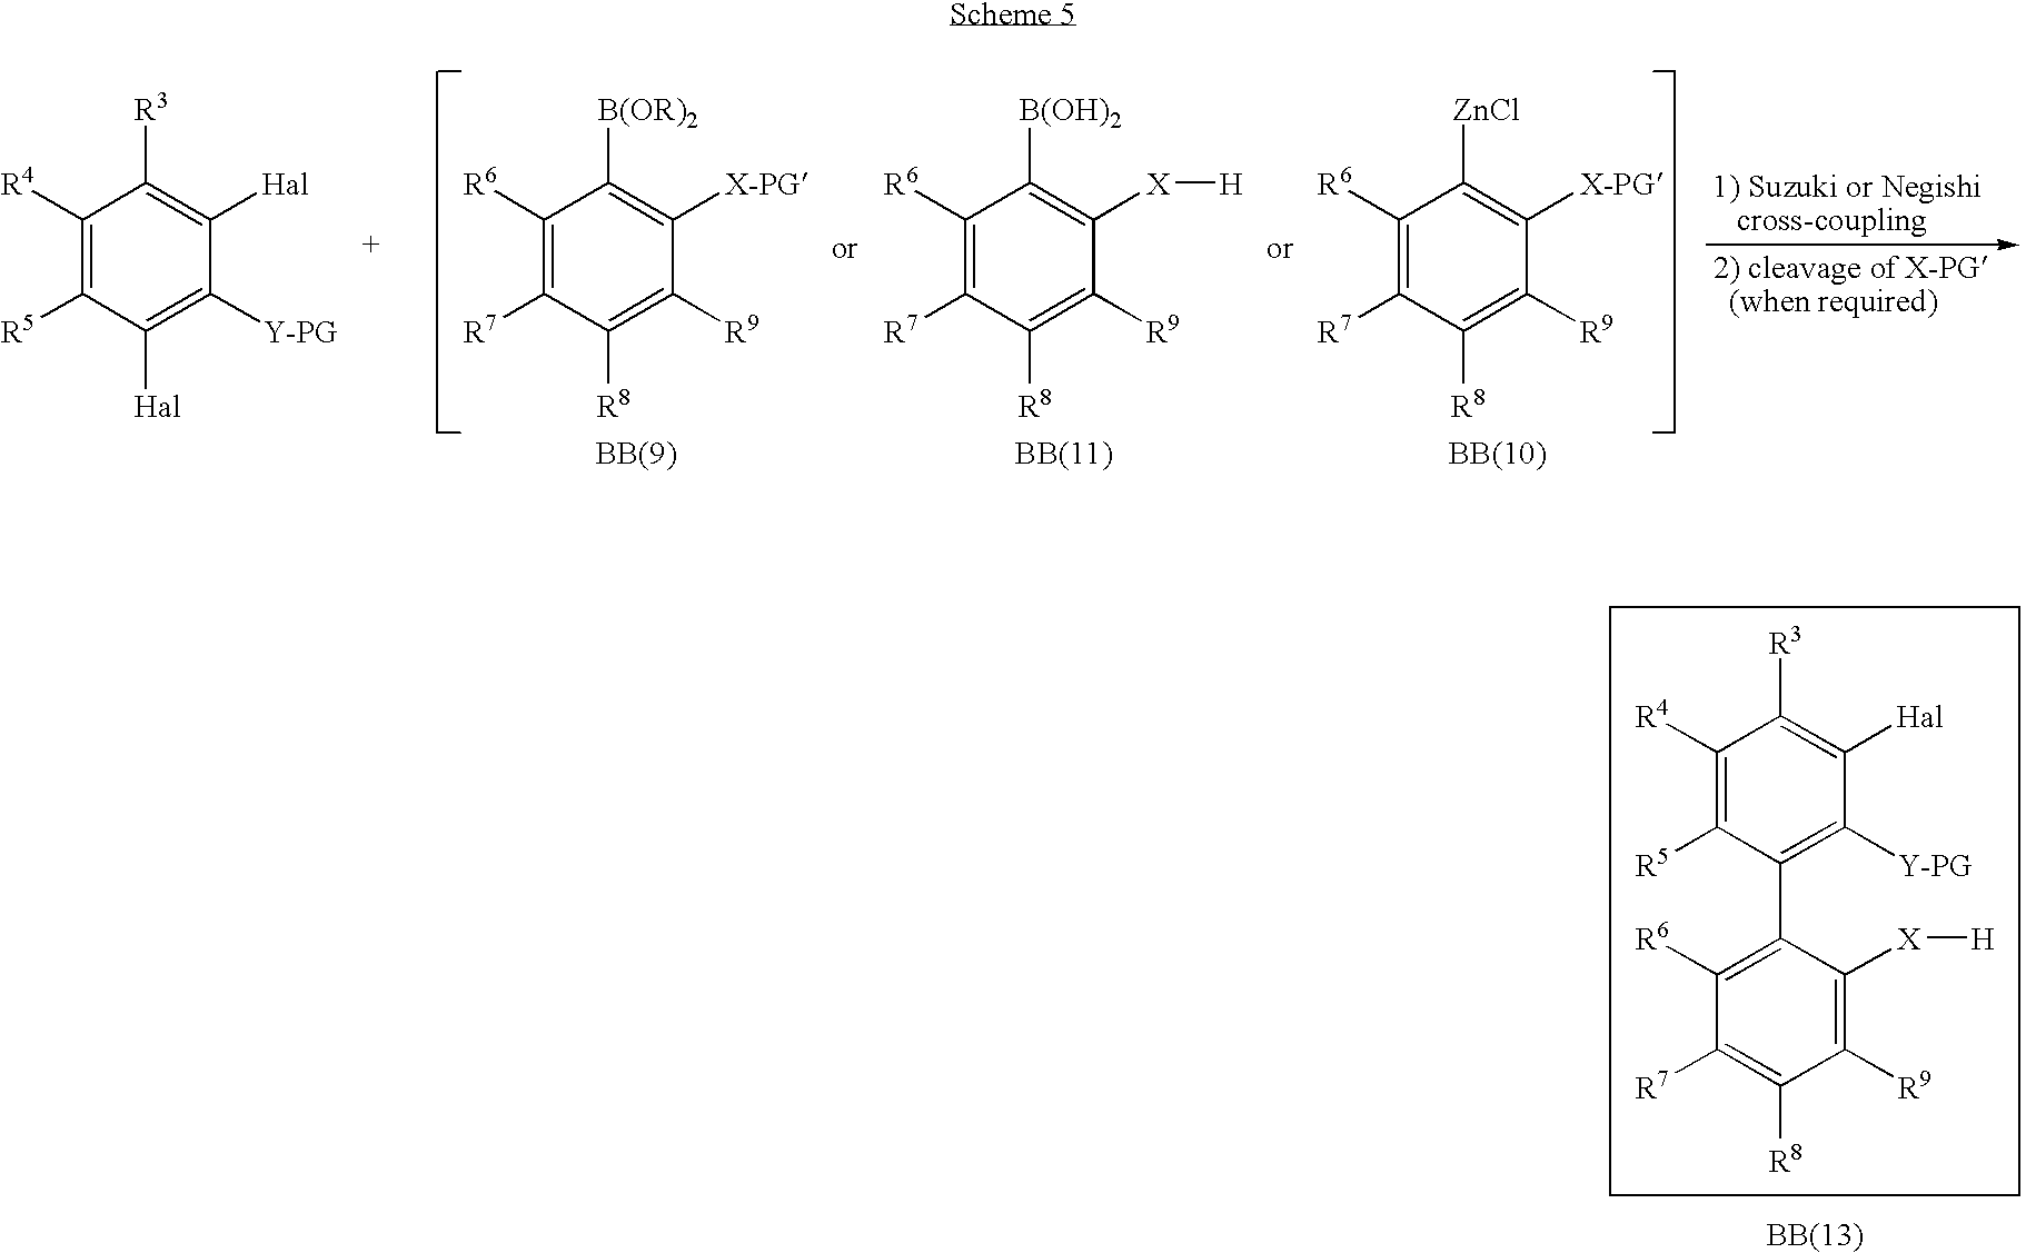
C1([R6])=C(C2=C([Y-PG])C([Hal])=C([R3])C([R4])=C2[R5])C([X][H])=C([R9])C([R8])=C1[R7].C1([R4])=C([R5])C([Hal])=C([Y-PG])C([Hal])=C1[R3].C1([R6])=C([R7])C([R8])=C([R9])C([X-PG])=C1[B(OR)2].C1([R6])=C([R7])C([R8])=C([R9])C([X][H])=C1[B(OH)2].C1([R6])=C([R7])C([R8])=C([R9])C([X-PG])=C1[ZnCl]
